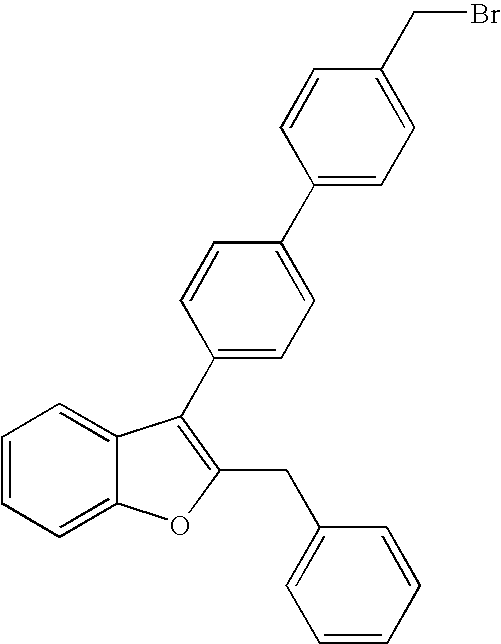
C1(C2=CC=C(C3=C(CC4=CC=CC=C4)OC4=CC=CC=C43)C=C2)=CC=C(CBr)C=C1
